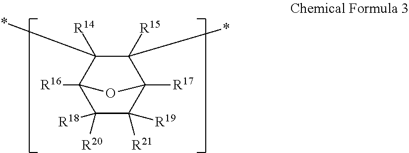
C1([R18])([R20])C([R19])([R21])C2([R17])C(*)([R15])C(*)([R14])C1([R16])O2
